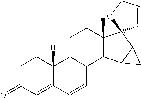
C1C(=O)C=C2C([H])(C1)C1C(C=C2)C2C(C)(CC1)C1(C3C2C3)C=CCO1
